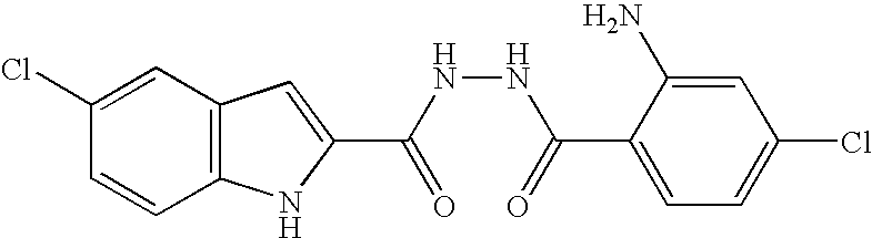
C12=C(C=C(Cl)C=C1)C=C(C(NNC(C1=CC=C(Cl)C=C1N)=O)=O)N2
